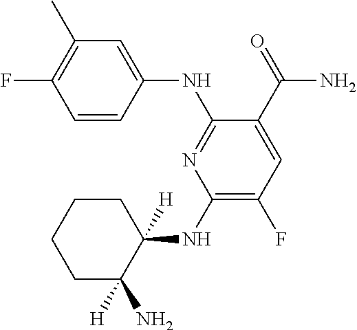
C1=CC(NC2=NC(NC3([H])CCCCC3(N)[H])=C(F)C=C2C(=O)N)=CC(C)=C1F
